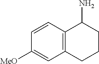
C12=C(C=CC([MeO])=C1)C(N)CCC2
